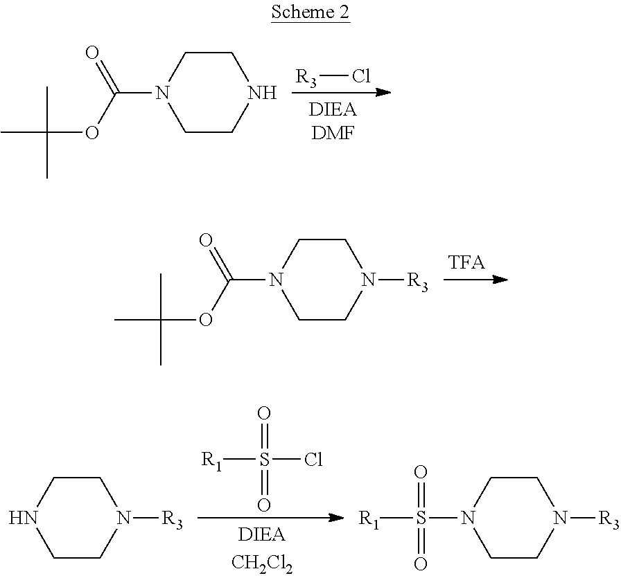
C1CN(C(=O)OC(C)(C)C)CCN1.[R3]Cl.C1CN(C(=O)OC(C)(C)C)CCN1[R3].C1CNCCN1[R3].[R1]S(Cl)(=O)=O.C1CN(S(=O)(=O)[R1])CCN1[R3]
